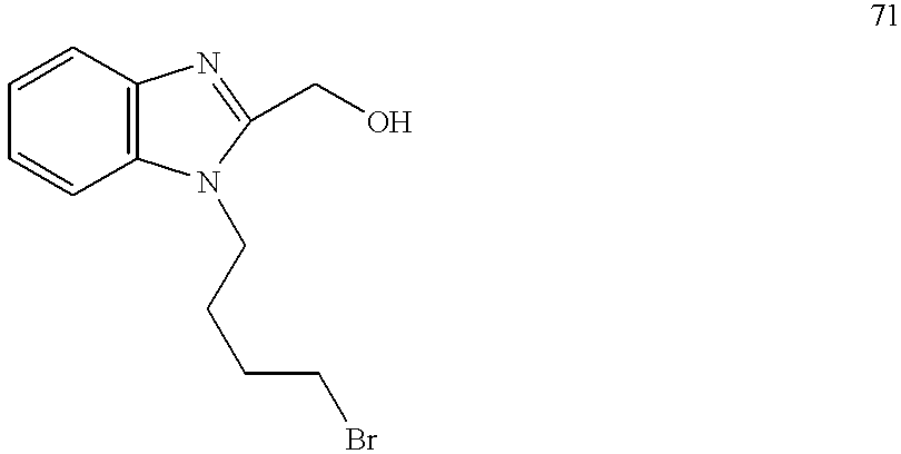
C1=CC2=C(C=C1)N(CCCCBr)C(CO)=N2
